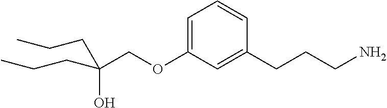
C1=C(OCC(O)(CCC)CCC)C=C(CCCN)C=C1
